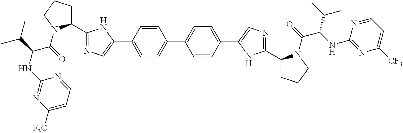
C1(C2=NC=C(C3=CC=C(C4=CC=C(C5=CN=C(C6CCCN6C(C(NC6=NC([CF3])=CC=N6)C(C)C)=O)N5)C=C4)C=C3)N2)CCCN1C(=O)C(NC1=NC([F3C])=CC=N1)C(C)C
